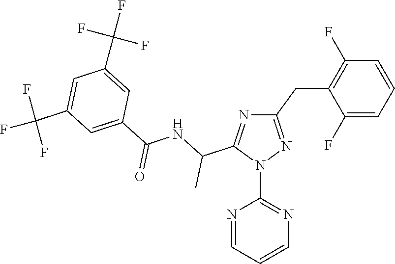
C1(CC2=C(F)C=CC=C2F)=NN(C2=NC=CC=N2)C(C(C)NC(=O)C2=CC(C(F)(F)F)=CC(C(F)(F)F)=C2)=N1
